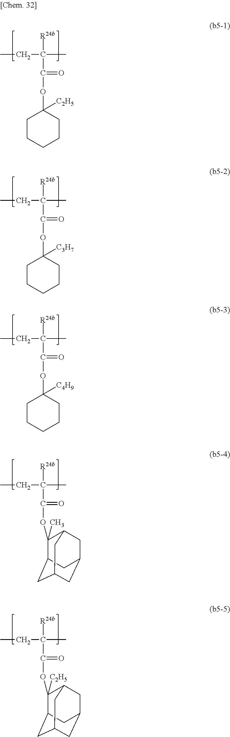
CCC(C)([R24b])C(=O)OC1([C2H5])CCCCC1.CCC(C)([R24b])C(=O)OC1([C3H7])CCCCC1.CCC(C)([R24b])C(=O)OC1([C4H9])CCCCC1.CCC(C)([R24b])C(=O)OC1(C)C2CC3CC(CC1C3)C2.CCC(C)([R24b])C(=O)OC1([C2H5])C2CC3CC(CC1C3)C2
